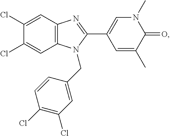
C1(Cl)=CC2=C(C=C1Cl)N=C(C1=CN(C)C(=O)C(C)=C1)N2CC1=CC(Cl)=C(Cl)C=C1
